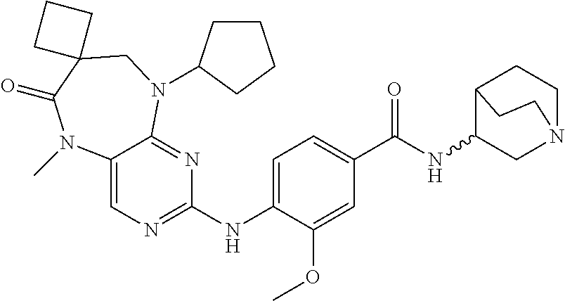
C12=CN=C(NC3=CC=C(C(NC4CN5CCC4CC5)=O)C=C3OC)N=C1N(C1CCCC1)CC1(C(=O)N2C)CCC1
